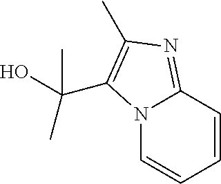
N12C=CC=CC1=NC(C)=C2C(C)(C)O
